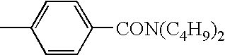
C1=C([CON(C4H9)2])C=CC(C)=C1
